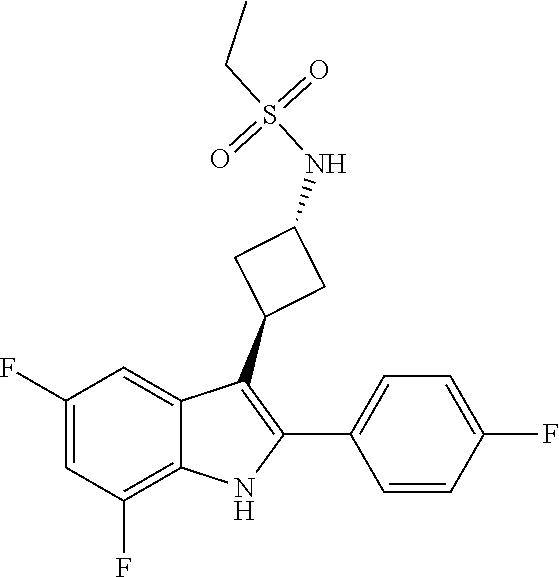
C1(F)=CC(F)=C2C(=C1)C(C1CC(NS(CC)(=O)=O)C1)=C(C1=CC=C(F)C=C1)N2
